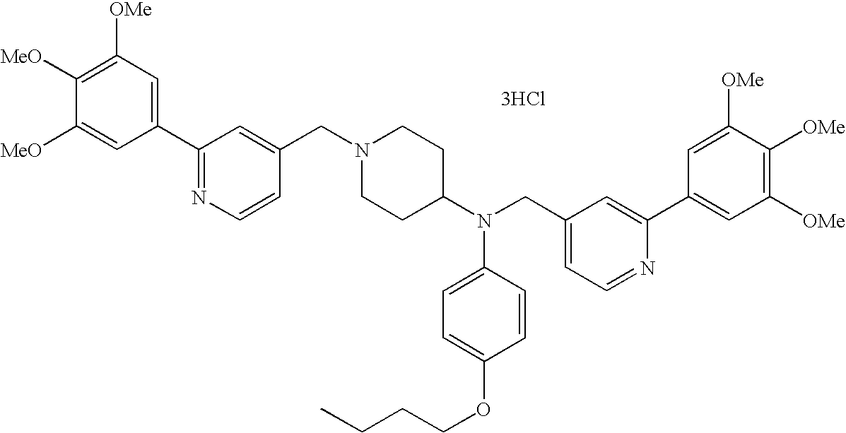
C1=C([MeO])C([MeO])=C([OMe])C=C1C1=NC=CC(CN2CCC(N(CC3=CC=NC(C4=CC([OMe])=C([OMe])C([OMe])=C4)=C3)C3=CC=C(OCCCC)C=C3)CC2)=C1.[3HCl]
